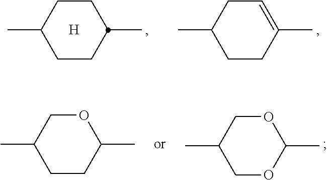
C1CC(C)CCC1C.[H].C1=C(C)CCC(C)C1.O1CC(C)CCC1C.O1CC(C)COC1C
